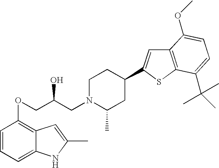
C1=CC=C2C(=C1OCC(CN1C(C)CC(C3=CC4=C(S3)C(C(C)(C)C)=CC=C4OC)CC1)O)C=C(C)N2
